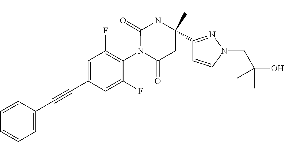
C1=CC(C#CC2=CC(F)=C(N3C(=O)CC(C4=NN(CC(O)(C)C)C=C4)(C)N(C)C3=O)C(F)=C2)=CC=C1
